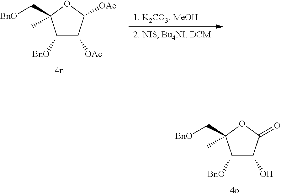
[BnO]C1C(O)C(=O)OC1(C[BnO])C.[BnO]C1C([OAc])C([OAc])OC1(C[BnO])C
